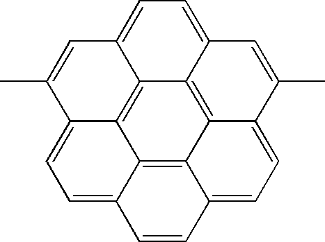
CC1=CC2=CC=C3C4=C5C6=C7C(=C24)C1=CC=C7C=CC6=CC=C5C(C)=C3
